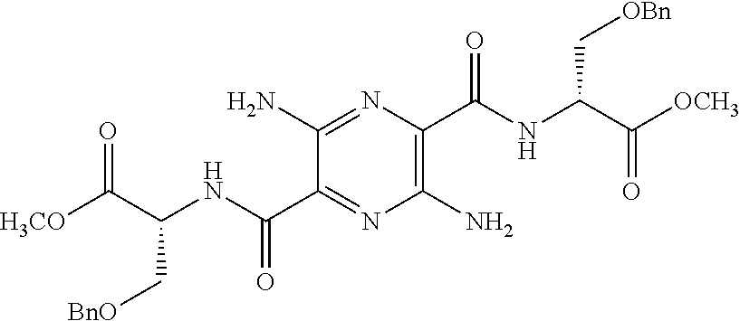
C1(N)=NC(C(NC(C([OCH3])=O)C[OBn])=O)=C(N)N=C1C(NC(C([H3CO])=O)C[BnO])=O
